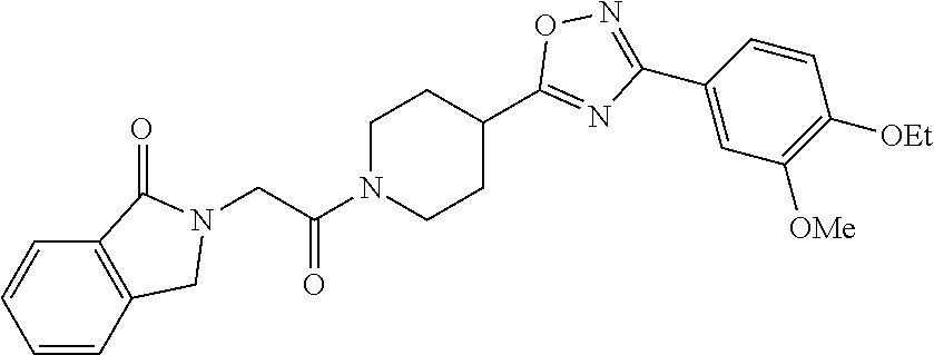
C(C(N1CCC(C2=NC(C3=CC([OMe])=C([OEt])C=C3)=NO2)CC1)=O)N1CC2=C(C=CC=C2)C1=O
